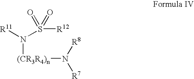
N(S([R12])(=O)=O)([R11])[(CR3R4)n]N([R7])[R8]
